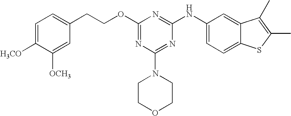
C1=C([H3CO])C([OCH3])=CC(CCOC2=NC(N3CCOCC3)=NC(NC3=CC=C4C(=C3)C(C)=C(C)S4)=N2)=C1
